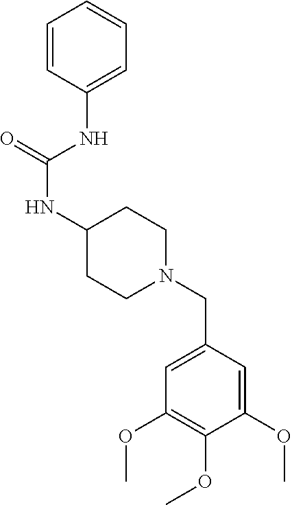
C1=CC(NC(NC2CCN(CC3=CC(OC)=C(OC)C(OC)=C3)CC2)=O)=CC=C1
